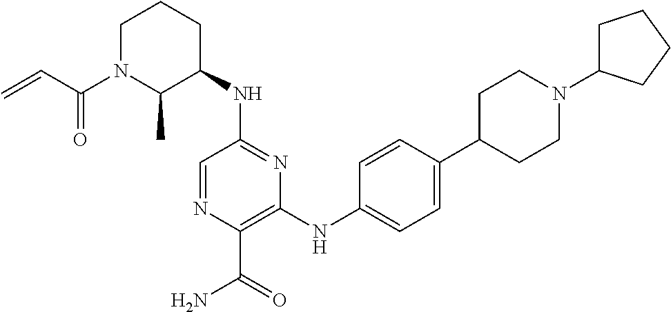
C1=NC(C(=O)N)=C(NC2=CC=C(C3CCN(C4CCCC4)CC3)C=C2)N=C1NC1CCCN(C(C=C)=O)C1C
